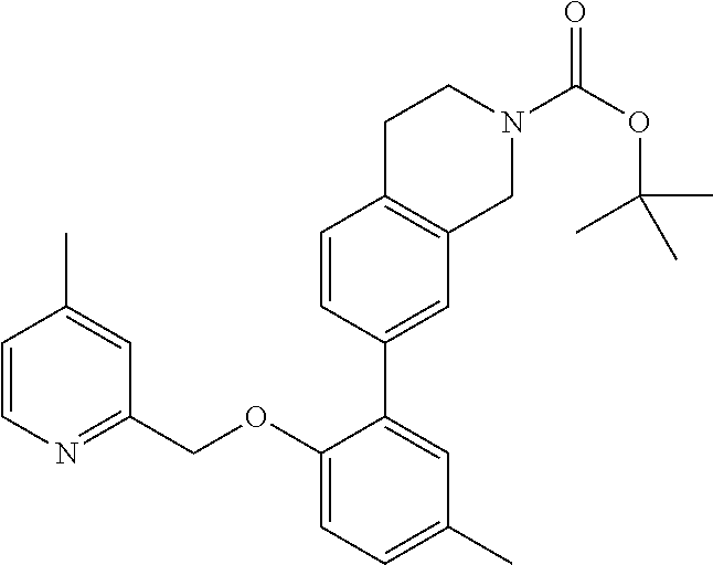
C1=CN=C(COC2=CC=C(C)C=C2C2=CC3=C(C=C2)CCN(C(OC(C)(C)C)=O)C3)C=C1C
